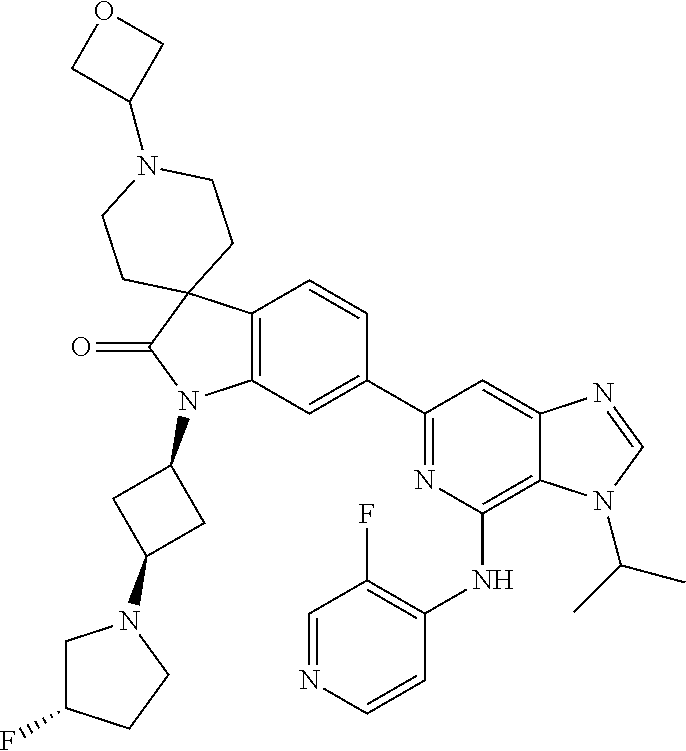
C12=C(C=C(C3=NC(NC4=C(F)C=NC=C4)=C4C(=C3)N=CN4C(C)C)C=C1)N(C1CC(N3CC(F)CC3)C1)C(=O)C21CCN(C2COC2)CC1
